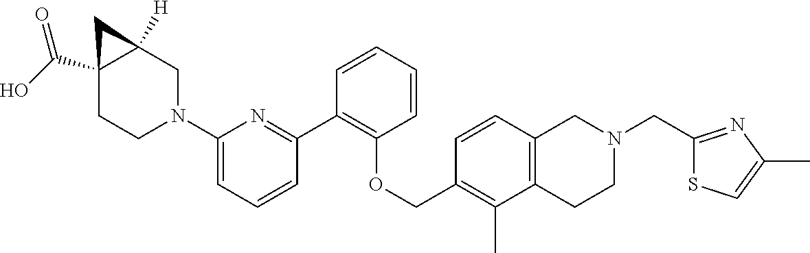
C12(C(O)=O)CCN(C3=CC=CC(C4=C(OCC5=C(C)C6=C(C=C5)CN(CC5=NC(C)=CS5)CC6)C=CC=C4)=N3)CC1([H])C2
